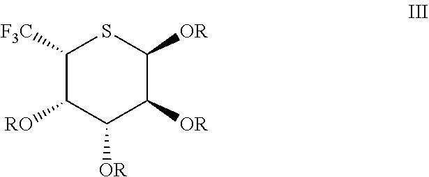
C1([F3C])C([RO])C([OR])C([OR])C([OR])S1
